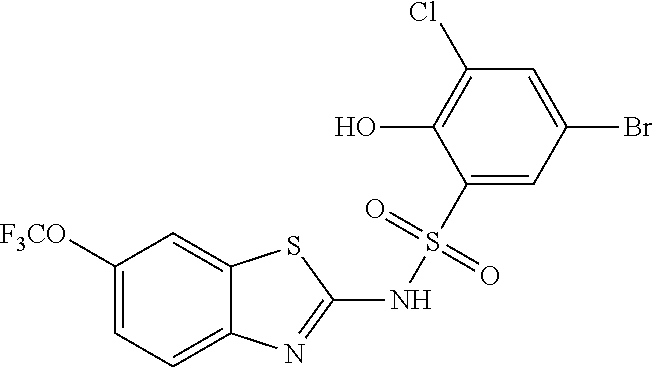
C1(Cl)=C(O)C(S(NC2=NC3=CC=C([F3CO])C=C3S2)(=O)=O)=CC(Br)=C1
